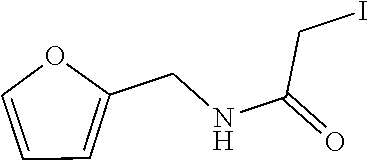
C(C(=O)NCC1=CC=CO1)I
